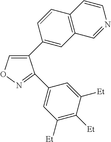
C1(C2=CC3=C(C=C2)C=CN=C3)=CON=C1C1=CC([Et])=C([Et])C([Et])=C1
